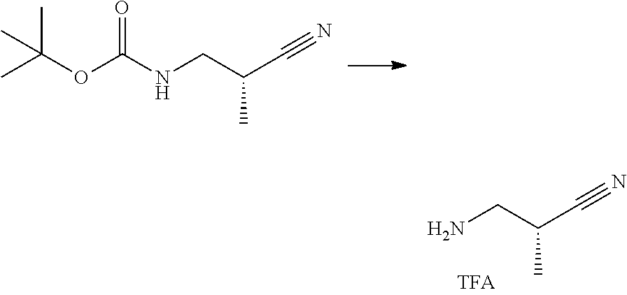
NCC(C#N)C.O=C(NCC(C#N)C)OC(C)(C)C
